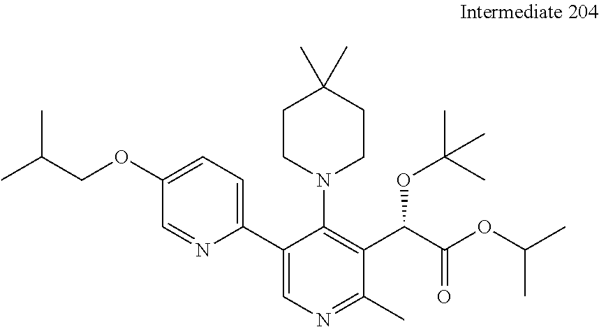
CC(COC1=CC=C(C2=CN=C(C)C(C(C(OC(C)C)=O)OC(C)(C)C)=C2N2CCC(C)(C)CC2)N=C1)C
